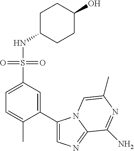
C1(C)=CC=C(S(NC2CCC(O)CC2)(=O)=O)C=C1C1=CN=C2N1C=C(C)N=C2N
